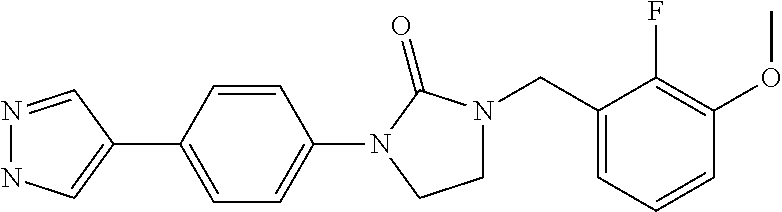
N1=CC(C2=CC=C(N3C(=O)N(CC4=CC=CC(OC)=C4F)CC3)C=C2)=CN1
